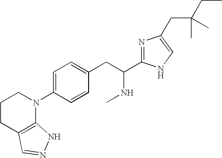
C1CC2=C(N(C3=CC=C(CC(C4=NC(CC(CC)(C)C)=CN4)NC)C=C3)C1)NN=C2
